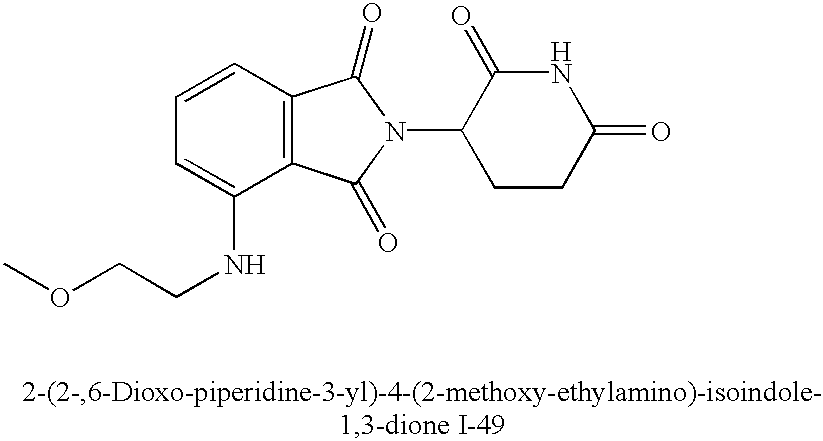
C1=C(NCCOC)C2=C(C=C1)C(=O)N(C1CCC(=O)NC1=O)C2=O
